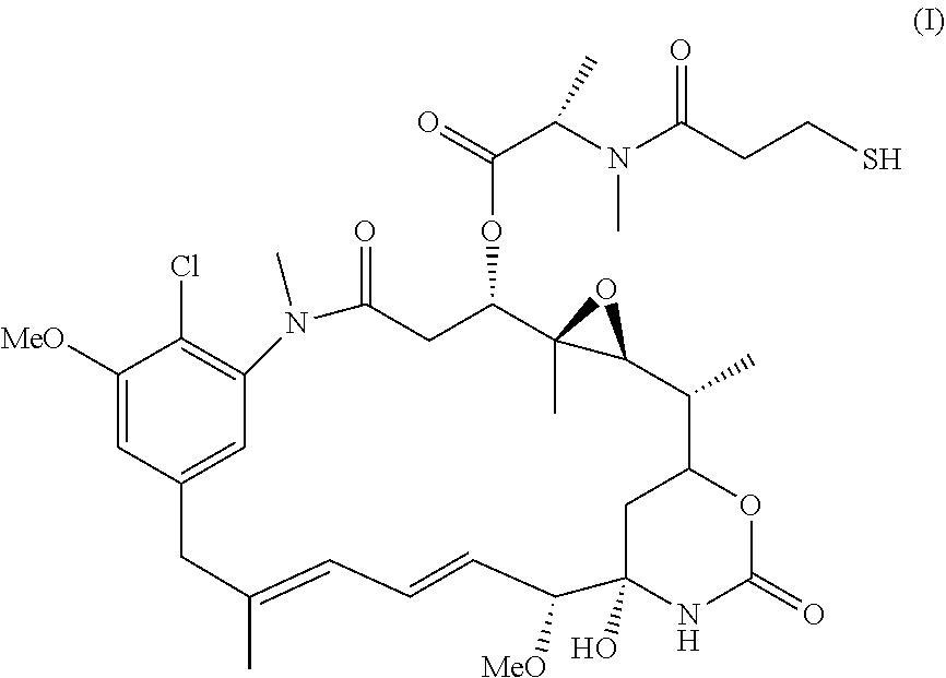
C1C2(O)NC(=O)OC1C(C)C1OC1(C)C(OC(C(N(C(CCS)=O)C)C)=O)CC(=O)N(C)C1=C(Cl)C([MeO])=CC(=C1)CC(C)=CC=CC2[MeO]
